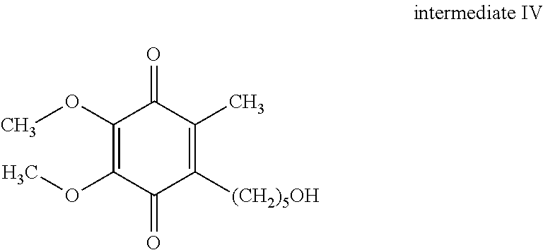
C1(OC)=C(OC)C(=O)C([(CH2)5OH])=C(C)C1=O
